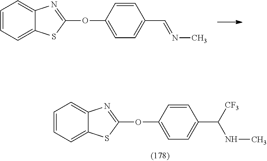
C12=CC=CC=C1N=C(OC1=CC=C(C=NC)C=C1)S2.C12=CC=CC=C1N=C(OC1=CC=C(C(NC)[CF3])C=C1)S2
